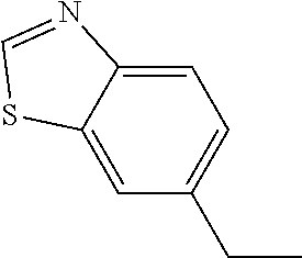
CCC1=CC=C2C(=C1)SC=N2
